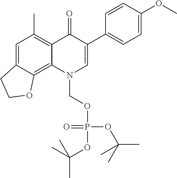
C1=C2C(=C3C(=C1C)C(=O)C(C1=CC=C(OC)C=C1)=CN3COP(=O)(OC(C)(C)C)OC(C)(C)C)OCC2
